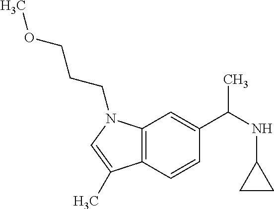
C1(C(NC2CC2)C)=CC2=C(C=C1)C(C)=CN2CCCOC
